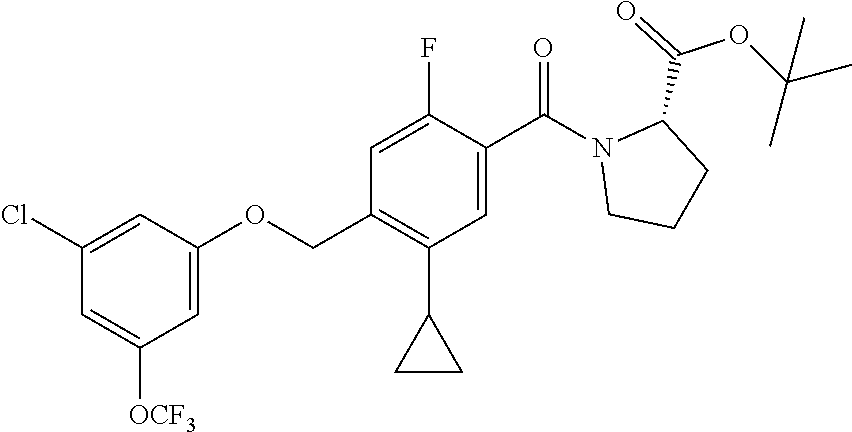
C1=C([OCF3])C=C(OCC2=C(C3CC3)C=C(C(N3CCCC3C(=O)OC(C)(C)C)=O)C(F)=C2)C=C1Cl
